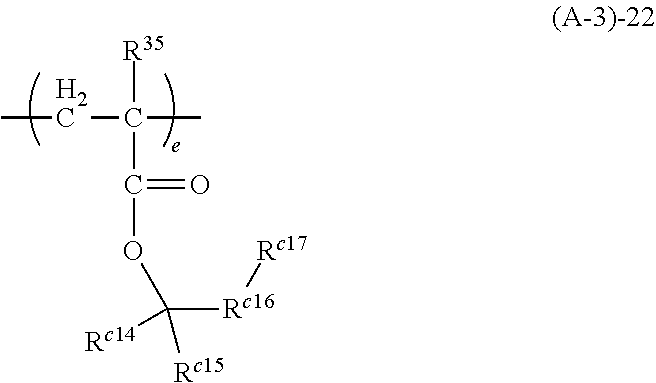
CCC(C)([R35])C(OC([Rc16][Rc17])([Rc14])[Rc15])=O
